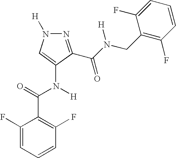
C1=CC=C(F)C(C(=O)N([H])C2=CN([H])N=C2C(N(CC2=C(F)C=CC=C2F)[H])=O)=C1F
